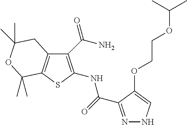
C1(C(N)=O)=C(NC(=O)C2=NNC=C2OCCOC(C)C)SC2=C1CC(C)(C)OC2(C)C
